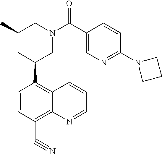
C1(C)CC(C2=C3C(=C(C#N)C=C2)N=CC=C3)CN(C(C2=CN=C(N3CCC3)C=C2)=O)C1
